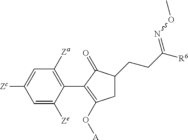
C1=C([Zc])C=C([Ze])C(C2=C(O[A])CC(CCC([R6])=NOC)C2=O)=C1[Za]
